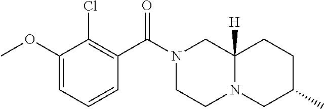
C1=C(OC)C(Cl)=C(C(N2CCN3C([H])(C2)CCC(C)C3)=O)C=C1
